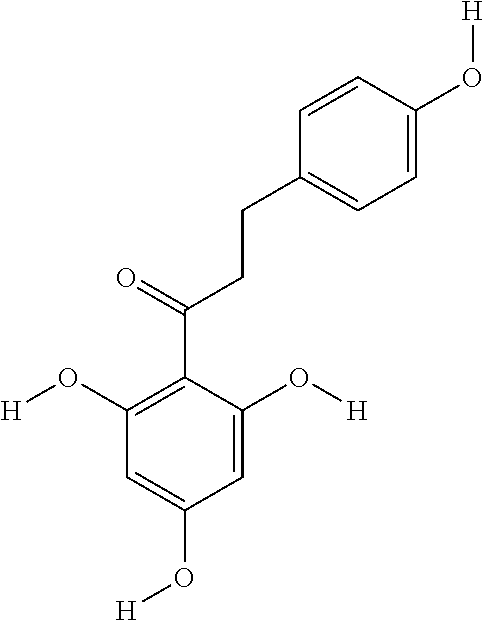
C1=CC(O[H])=CC=C1CCC(C1=C(O[H])C=C(O[H])C=C1O[H])=O
